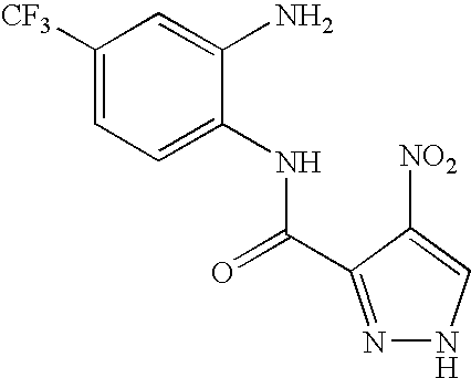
C1=C(NC(=O)C2=NNC=C2[NO2])C(N)=CC([CF3])=C1
